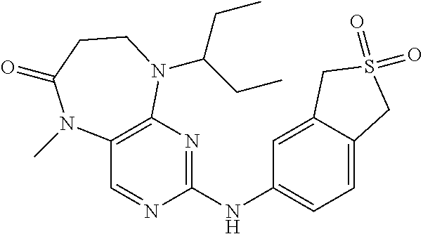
C12=C(N=C(NC3=CC=C4C(=C3)CS(=O)(=O)C4)N=C1)N(C(CC)CC)CCC(=O)N2C
